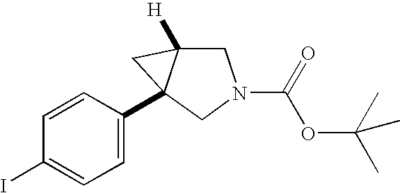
C1(C23C([H])(CN(C(=O)OC(C)(C)C)C2)C3)=CC=C(I)C=C1
